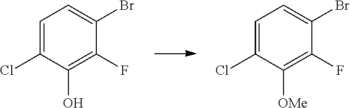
C1=C(Cl)C([OMe])=C(F)C(Br)=C1.C1=C(Cl)C(O)=C(F)C(Br)=C1
